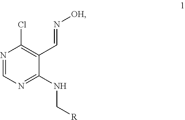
N1=CN=C(NC[R])C(C=N[OH])=C1Cl
